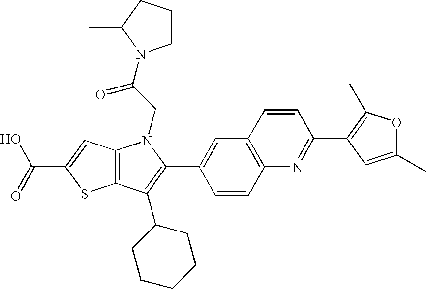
C(C1=CC2=C(S1)C(C1CCCCC1)=C(C1=CC3=C(C=C1)N=C(C1=C(C)OC(C)=C1)C=C3)N2CC(=O)N1CCCC1C)(=O)O
